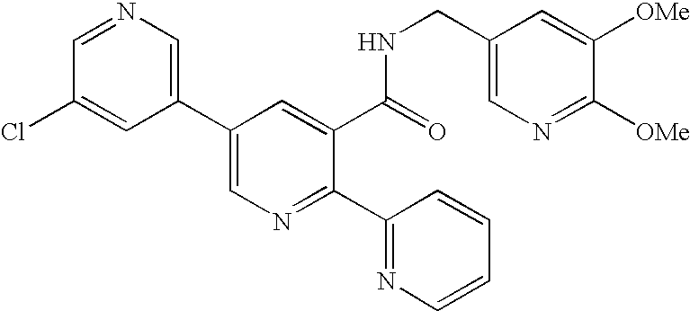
C1=NC=C(C2=CN=C(C3=NC=CC=C3)C(C(=O)NCC3=CN=C([OMe])C([OMe])=C3)=C2)C=C1Cl
